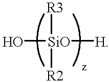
[SiO]([R3])([R2])([H])O
